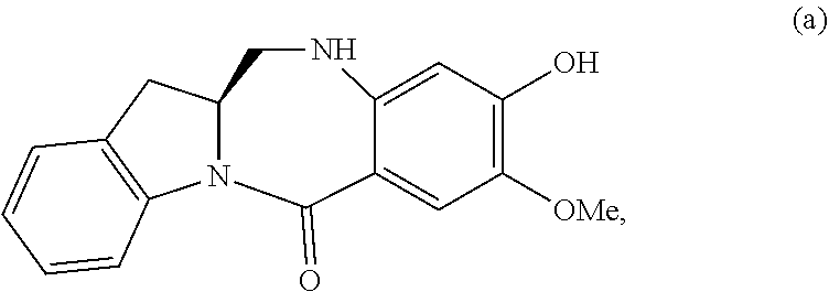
C1([OMe])=C(O)C=C2C(=C1)C(=O)N1C3=C(CC1CN2)C=CC=C3
